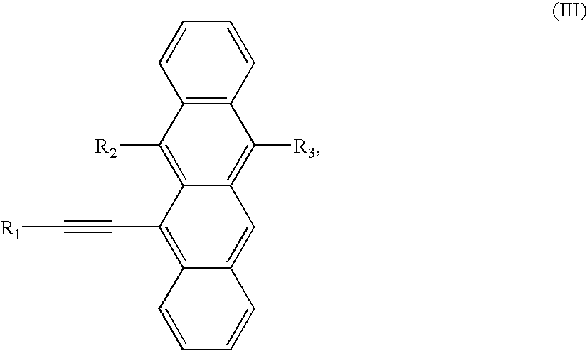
C12=C(C=CC=C1)C([R3])=C1C(=C2[R2])C(C#C[R1])=C2C(=C1)C=CC=C2
